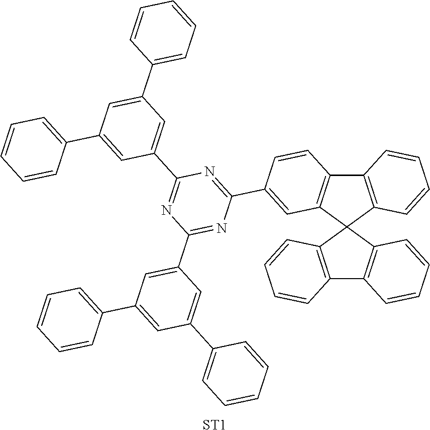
C12=C(C3(C4=C1C=CC=C4)C1=C(C4=C3C=CC=C4)C=CC=C1)C=C(C1=NC(C3=CC(C4=CC=CC=C4)=CC(C4=CC=CC=C4)=C3)=NC(C3=CC(C4=CC=CC=C4)=CC(C4=CC=CC=C4)=C3)=N1)C=C2.[ST1]
